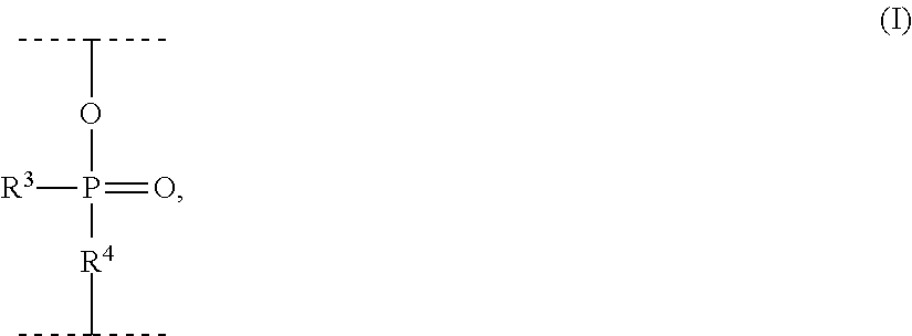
[R3]P(=O)(OC(C)C)[R4]C(C)C
